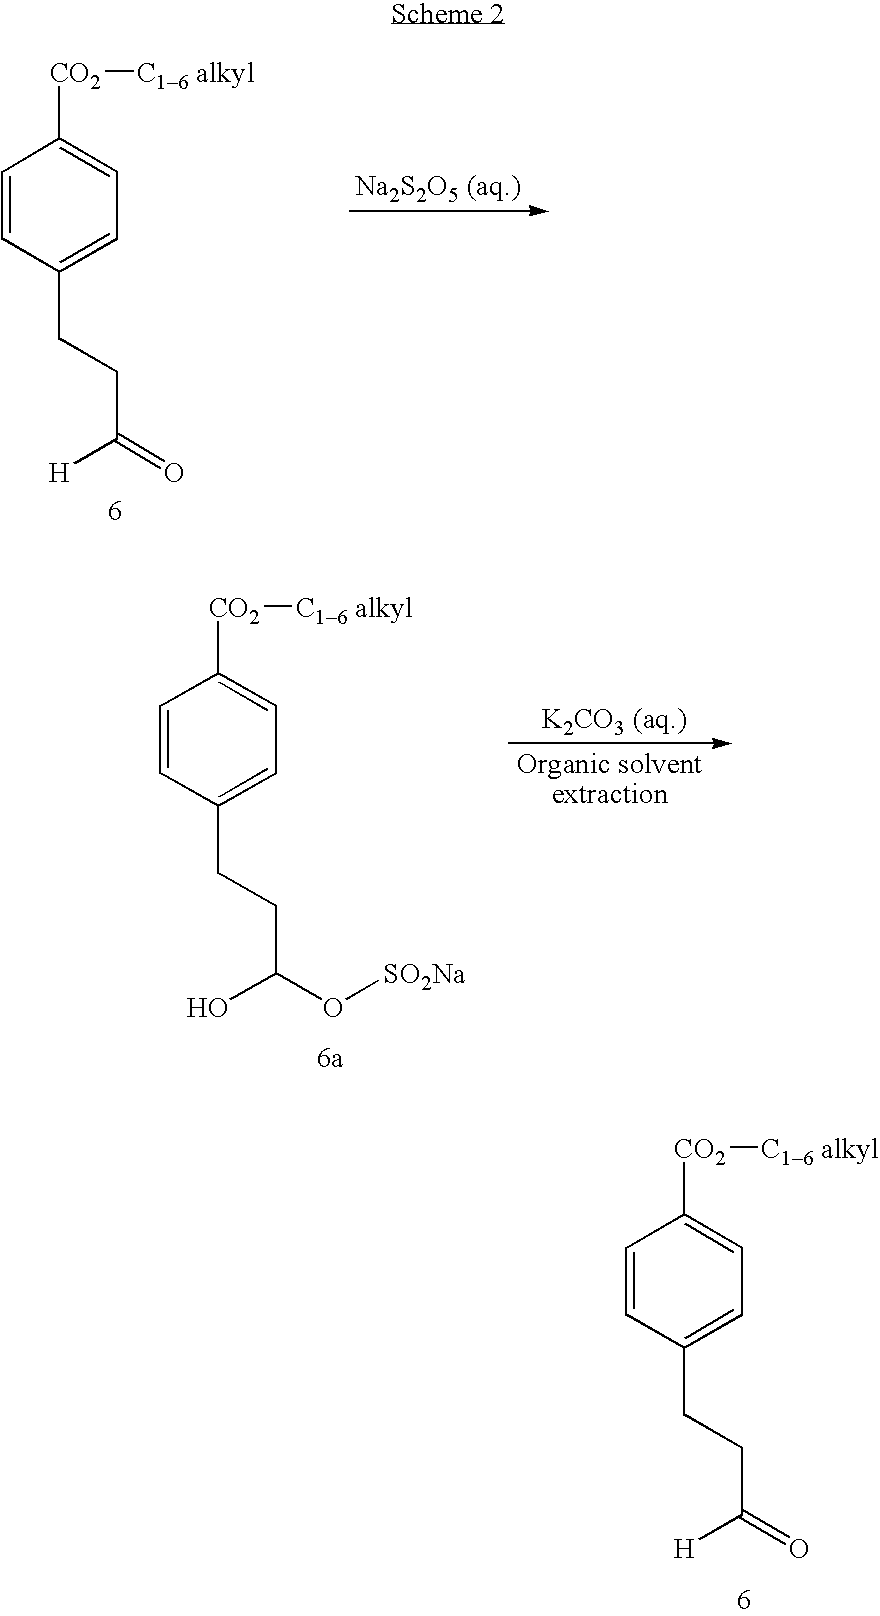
[Na2S2O5 (aq.)].C1=CC(CCC(=O)[H])=CC=C1[CO2][C16 alkyl].[K2CO3 (aq.)].C1=CC(CCC(O[SO2Na])O)=CC=C1[CO2][C16 alkyl].C1=CC(CCC(=O)[H])=CC=C1[CO2][C16 alkyl]
